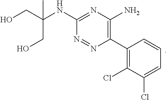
C1(NC(CO)(CO)C)=NC(N)=C(C2=C(Cl)C(Cl)=CC=C2)N=N1
